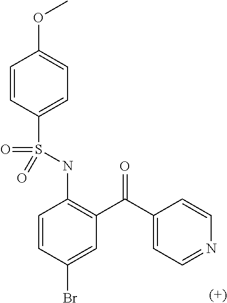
C1=CC(S(NC2=C(C(=O)C3=CC=NC=C3)C=C(Br)C=C2)(=O)=O)=CC=C1OC
